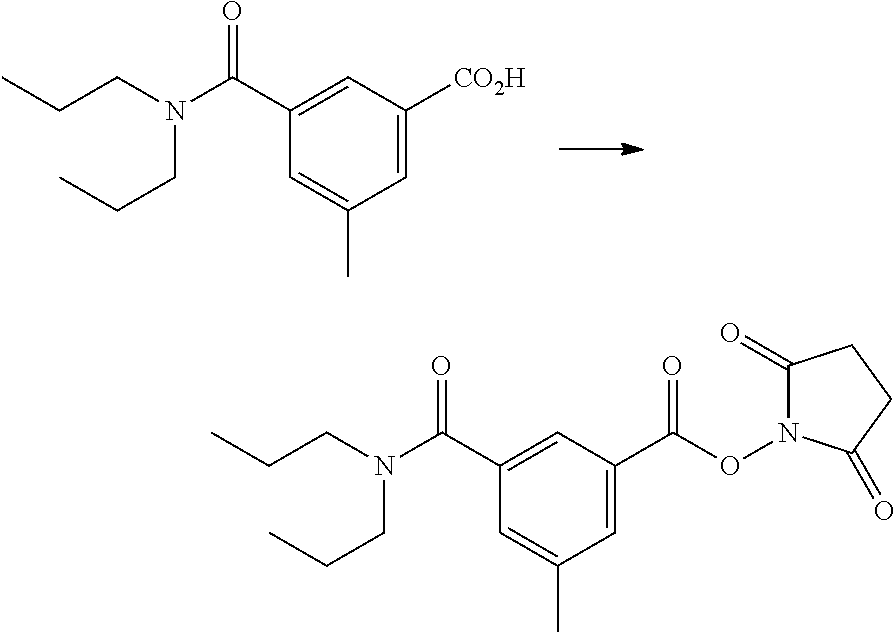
CCCN(CCC)C(C1=CC([CO2H])=CC(C)=C1)=O.CCCN(CCC)C(C1=CC(C(ON2C(=O)CCC2=O)=O)=CC(C)=C1)=O
